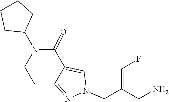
C12=CN(CC(=CF)CN)N=C1CCN(C1CCCC1)C2=O
